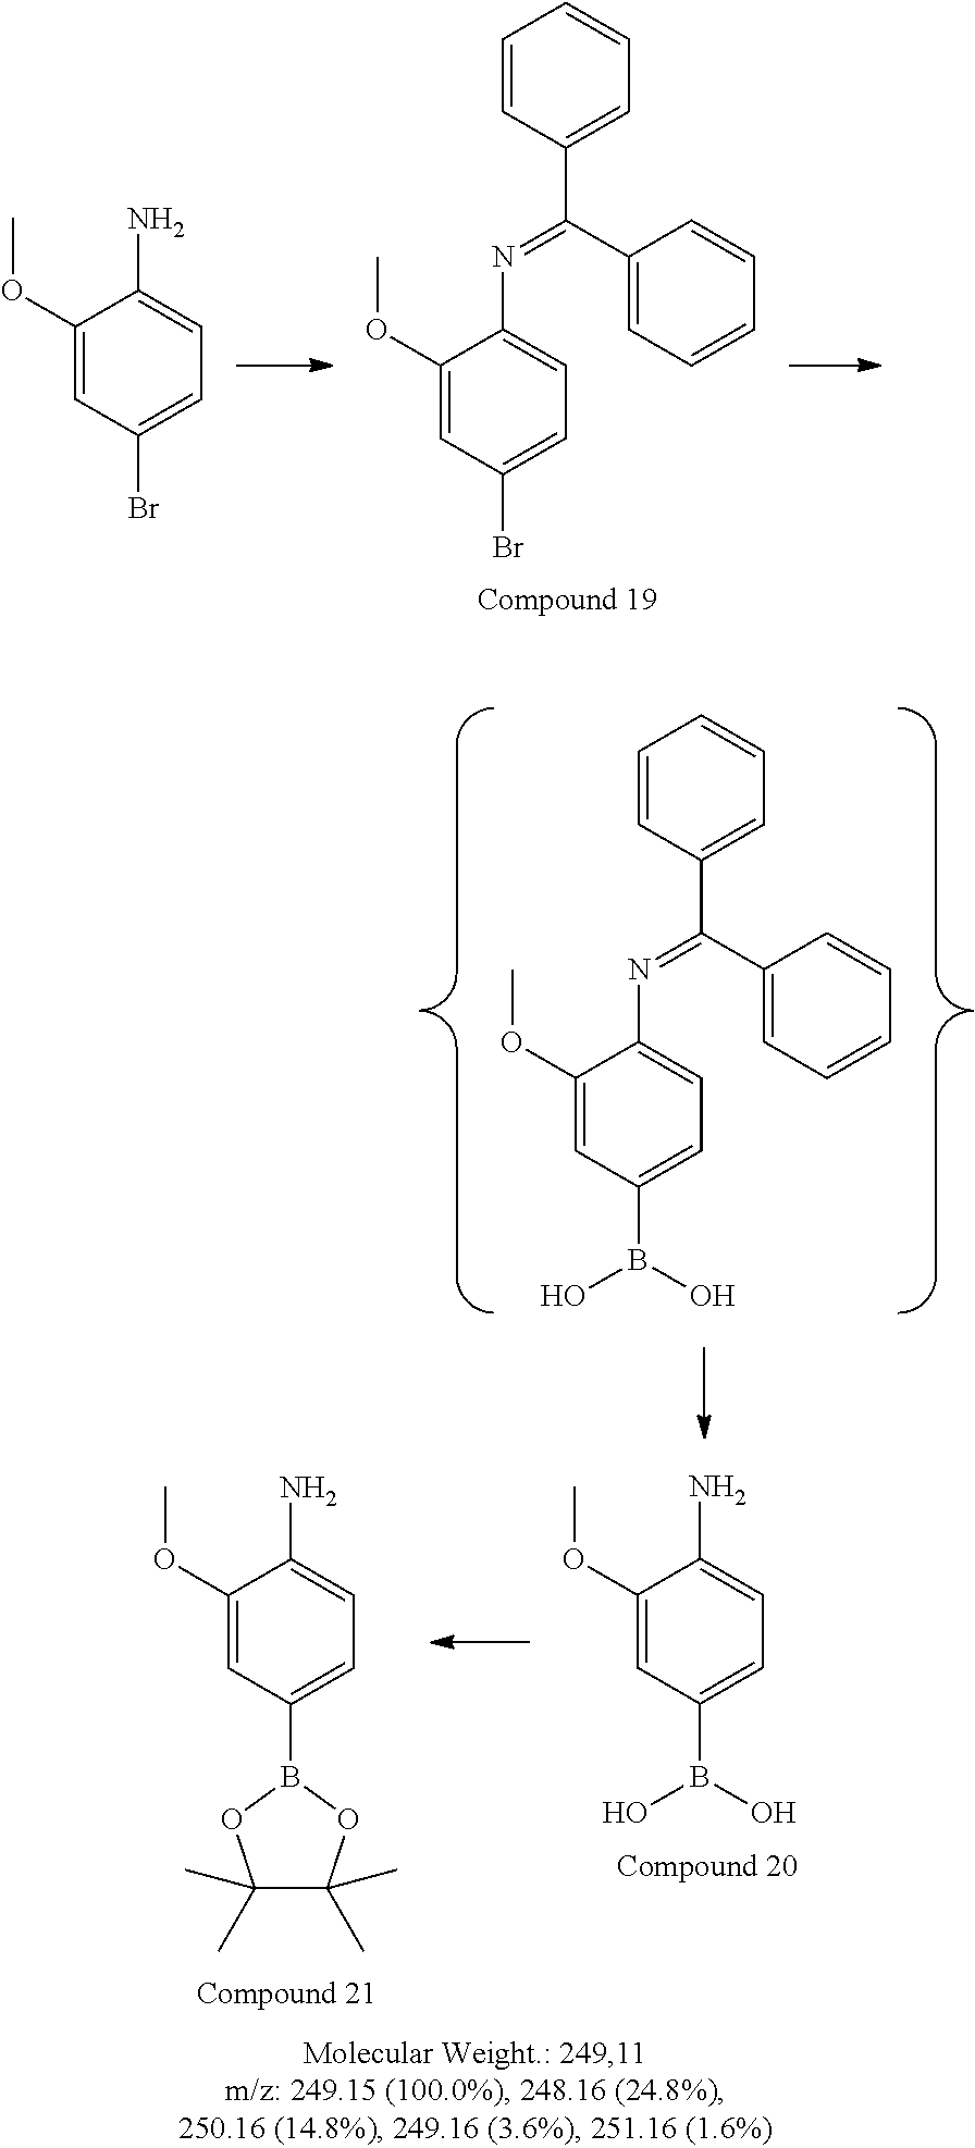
C1(OC)=CC(Br)=CC=C1N=C(C1=CC=CC=C1)C1=CC=CC=C1.C1(OC)=CC(Br)=CC=C1N.C1(OC)=CC(B(O)O)=CC=C1N=C(C1=CC=CC=C1)C1=CC=CC=C1.C1(OC)=CC(B(O)O)=CC=C1N.C1(OC)=CC(B2OC(C)(C)C(C)(C)O2)=CC=C1N
